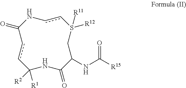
c1cC([R1])([R2])NC(=O)C(NC([R15])=O)CS([R12])([R11])ccNC1=O
